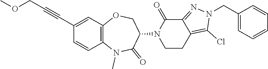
C1CN(C2C(=O)N(C)C3=C(C=C(C#CCOC)C=C3)OC2)C(=O)C2=NN(CC3=CC=CC=C3)C(Cl)=C12
